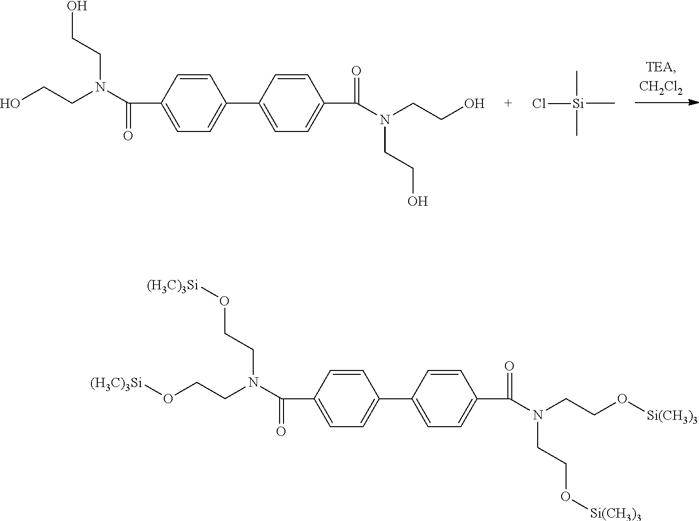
C1=CC(C(N(CCO)CCO)=O)=CC=C1C1=CC=C(C(N(CCO)CCO)=O)C=C1.C[Si](C)(C)Cl.C1=CC(C(N(CCO[(H3C)3Si])CCO[(H3C)3Si])=O)=CC=C1C1=CC=C(C(N(CCO[Si(CH3)3])CCO[Si(CH3)3])=O)C=C1
